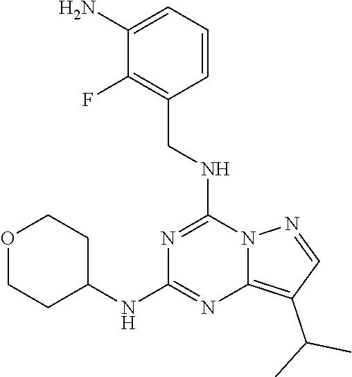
C1(N)=CC=CC(CNC2=NC(NC3CCOCC3)=NC3=C(C(C)C)C=NN23)=C1F
